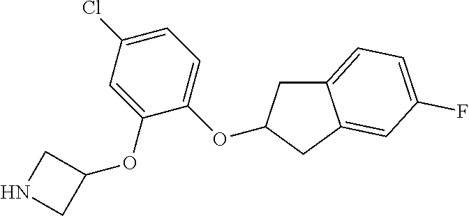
C1(OC2CNC2)=CC(Cl)=CC=C1OC1CC2=CC=C(F)C=C2C1
